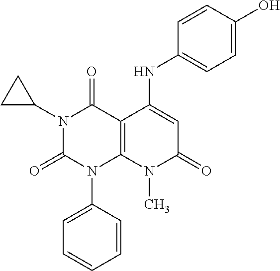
C1=CC(N2C3=C(C(=O)N(C4CC4)C2=O)C(NC2=CC=C(O)C=C2)=CC(=O)N3C)=CC=C1
